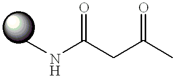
CC(CC(NC)=O)=O
